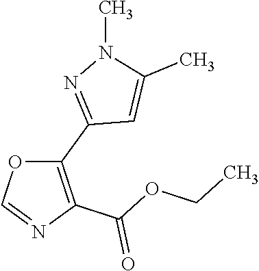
O1C(C2=NN(C)C(C)=C2)=C(C(OCC)=O)N=C1
